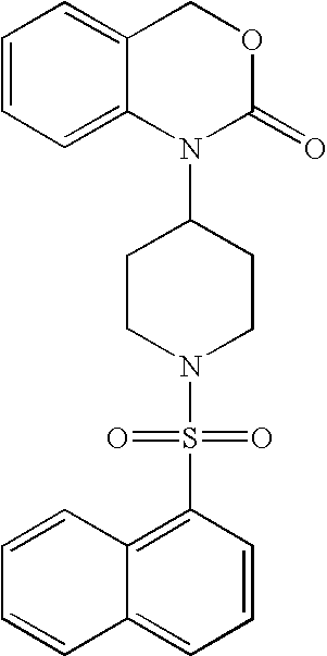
C12=C(S(N3CCC(N4C(=O)OCC5=CC=CC=C45)CC3)(=O)=O)C=CC=C1C=CC=C2
